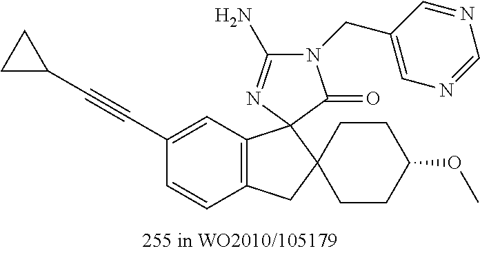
C1(C#CC2CC2)=CC2=C(C=C1)CC1(CCC(OC)CC1)C21N=C(N)N(CC2=CN=CN=C2)C1=O
